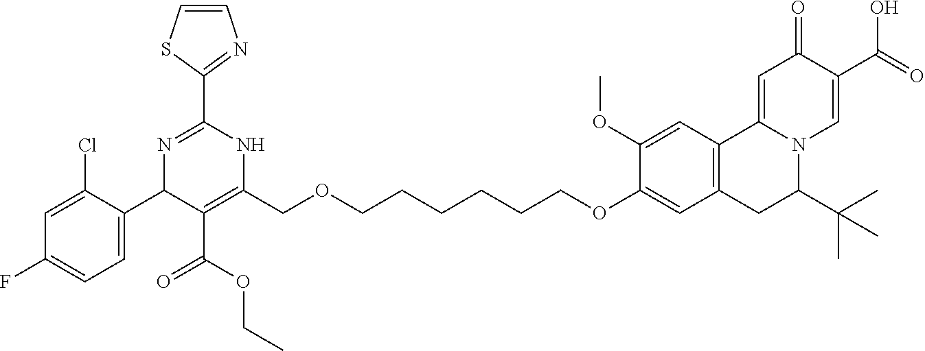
O(CCCCCCOC1=CC2=C(C=C1OC)C1=CC(=O)C(C(O)=O)=CN1C(C(C)(C)C)C2)CC1=C(C(OCC)=O)C(C2=CC=C(F)C=C2Cl)N=C(C2=NC=CS2)N1
